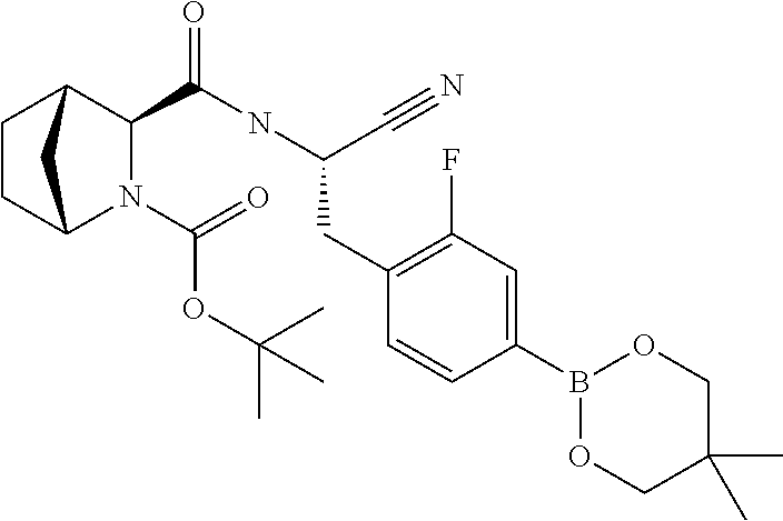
C1CC2N(C(=O)OC(C)(C)C)C(C(NC(C#N)CC3=C(F)C=C(B4OCC(C)(C)CO4)C=C3)=O)C1C2
